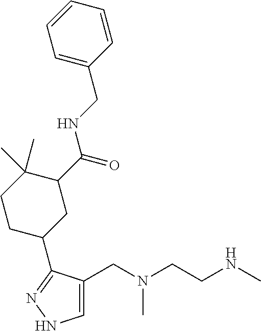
C1=C(CN(CCNC)C)C(C2CC(C(NCC3=CC=CC=C3)=O)C(C)(C)CC2)=NN1
